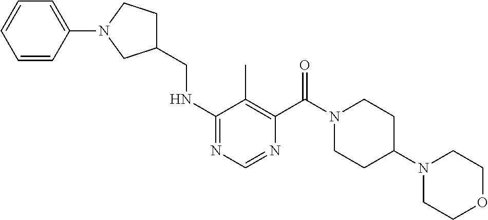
C1(NCC2CN(C3=CC=CC=C3)CC2)=NC=NC(C(N2CCC(N3CCOCC3)CC2)=O)=C1C
